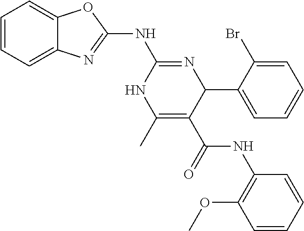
C1=CC=C2C(=C1)OC(NC1=NC(C3=CC=CC=C3Br)C(C(=O)NC3=C(OC)C=CC=C3)=C(C)N1)=N2
